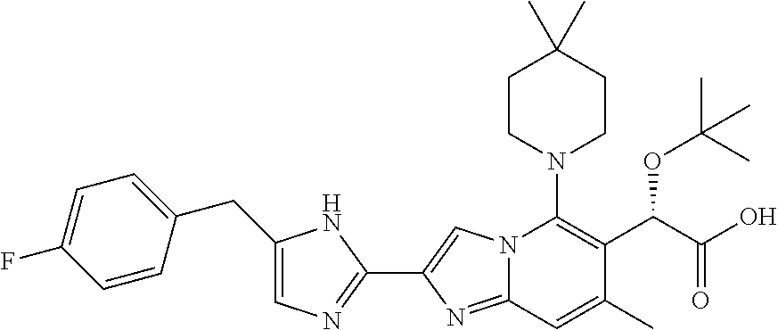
C1CN(C2=C(C(C(=O)O)OC(C)(C)C)C(C)=CC3=NC(C4=NC=C(CC5=CC=C(F)C=C5)N4)=CN23)CCC1(C)C
